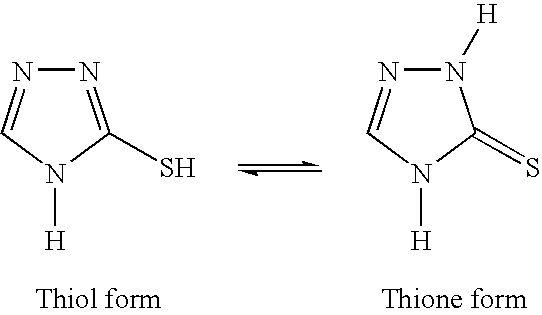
N1=C(S)N([H])C=N1.N1([H])N=CN([H])C1=S
